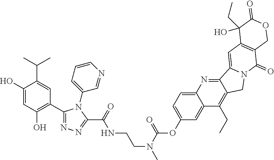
C12=CC=C(OC(N(C)CCNC(C3=NN=C(C4=C(O)C=C(O)C(C(C)C)=C4)N3C3=CC=CN=C3)=O)=O)C=C1C(CC)=C1C(=N2)C2=CC3=C(C(=O)N2C1)COC(=O)C3(O)CC
